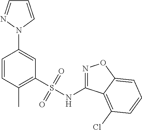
C1=CC(C)=C(S(NC2=NOC3=CC=CC(Cl)=C23)(=O)=O)C=C1N1C=CC=N1
